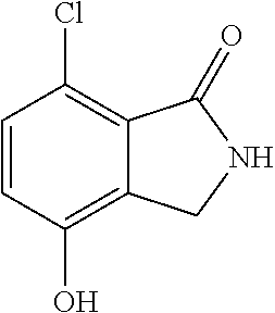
C1=CC(O)=C2C(=C1Cl)C(=O)NC2
